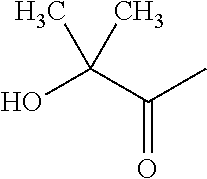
C(=O)(C(O)(C)C)C
